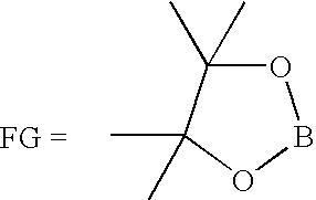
O1BOC(C)(C)C1(C)C
